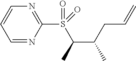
S(C(C(CC=C)C)C)(C1=NC=CC=N1)(=O)=O
